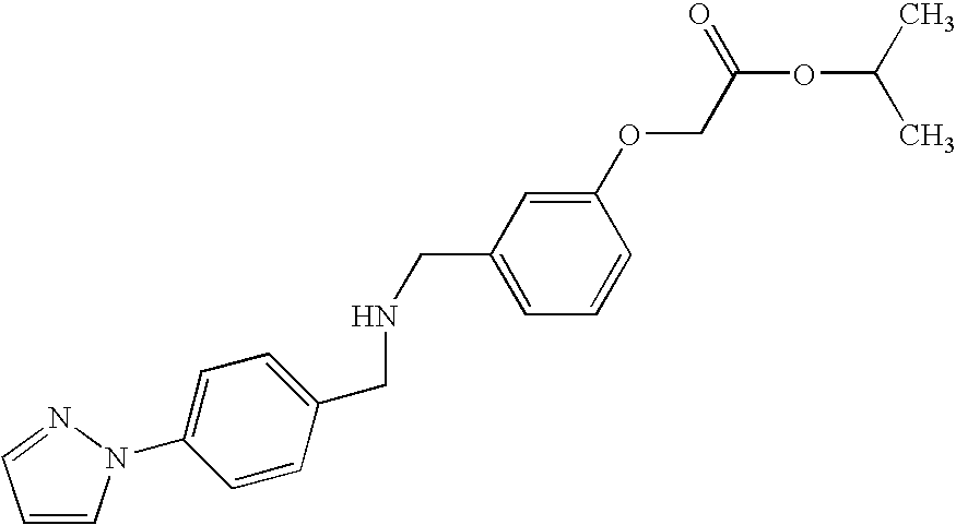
C1(OCC(OC(C)C)=O)=CC(CNCC2=CC=C(N3C=CC=N3)C=C2)=CC=C1
